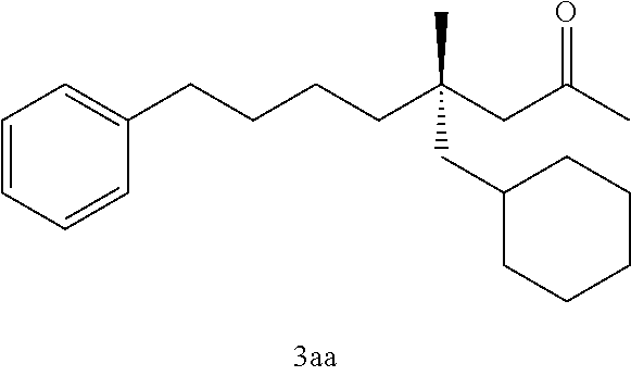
C1(CCCCC(CC(C)=O)(CC2CCCCC2)C)=CC=CC=C1
